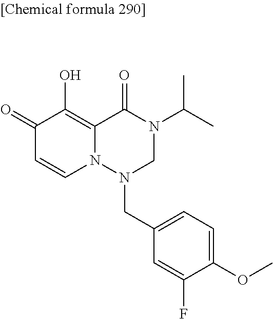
C1(=O)C=CN2C(=C1O)C(=O)N(C(C)C)CN2CC1=CC=C(OC)C(F)=C1
